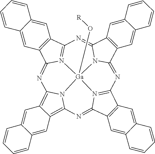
C12=C3N4C(=C1C=C1C(=C2)C=CC=C1)N=C1C2=C(C5=N1[Ga]41(O[R])N4=C(C6=C(C4=N3)C=C3C(=C6)C=CC=C3)N=C3C4=C(C(=N5)N31)C=C1C(=C4)C=CC=C1)C=C1C(=C2)C=CC=C1
